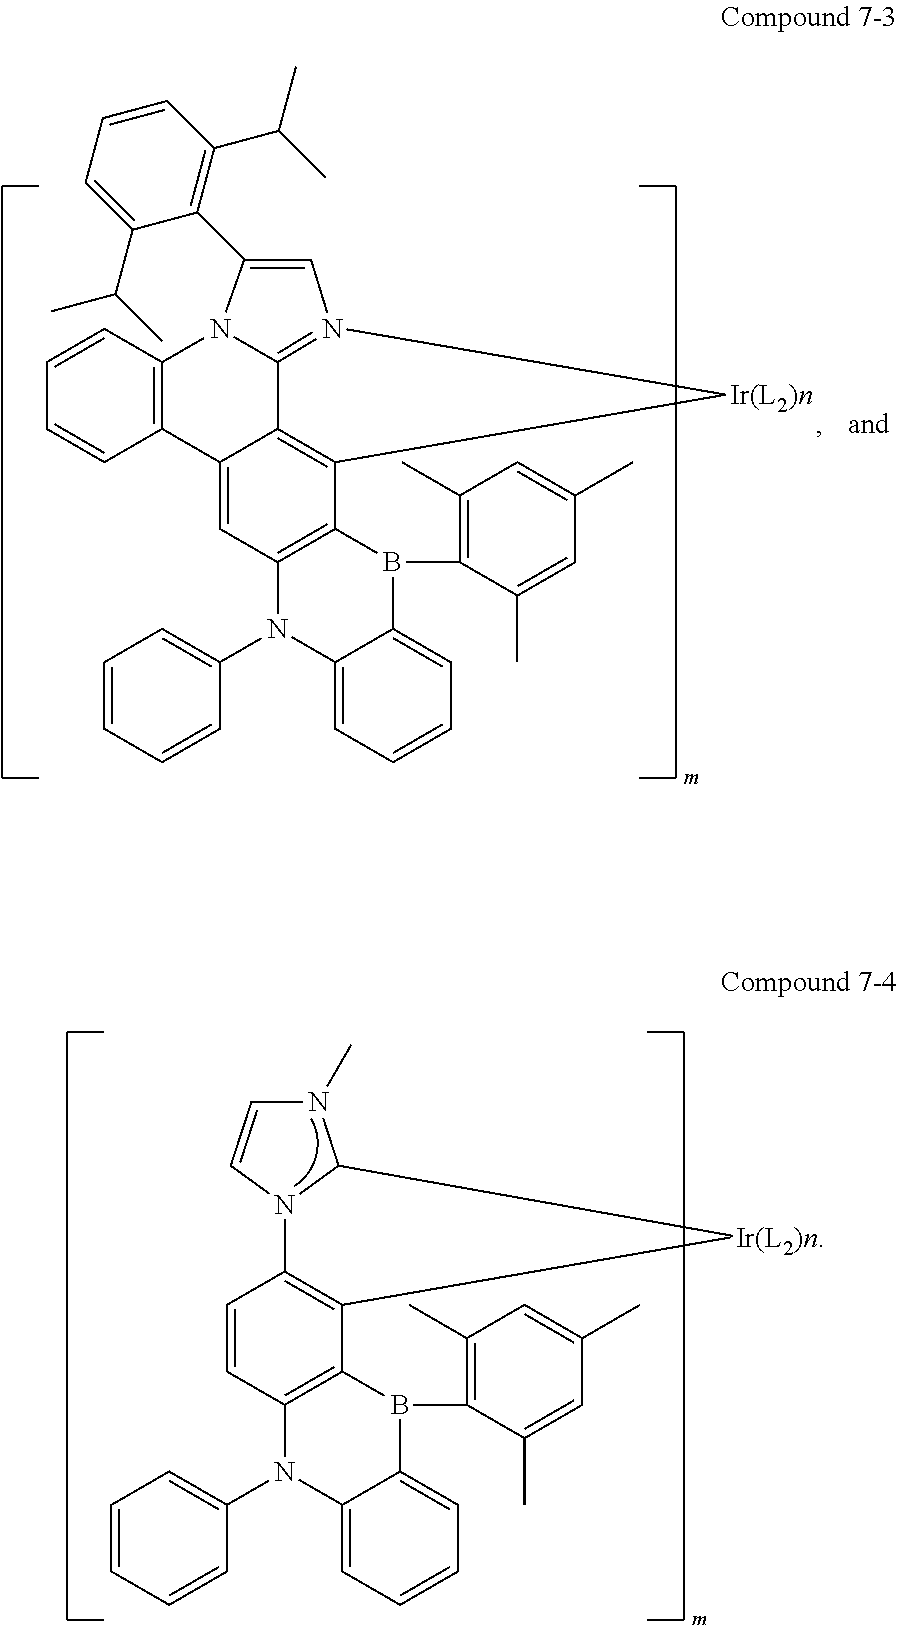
C12=C(C3=C4C(=C1)C1=C(N5C(C6=C(C(C)C)C=CC=C6C(C)C)=CN(=C45)[Ir(L2)n]3)C=CC=C1)B(C1=C(C)C=C(C)C=C1C)C1=CC=CC=C1N2C1=CC=CC=C1.C12=C(C3=C(C=C1)N1C(N(C)C=C1)[Ir(L2)n]3)B(C1=C(C)C=C(C)C=C1C)C1=CC=CC=C1N2C1=CC=CC=C1
